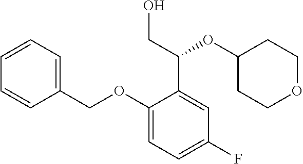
C1(OCC2=CC=CC=C2)=CC=C(F)C=C1C(CO)OC1CCOCC1
